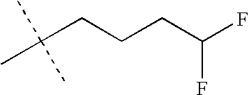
FC(CCCC(C)(C)C)F
